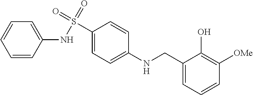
C1(NS(C2=CC=C(NCC3=CC=CC([OMe])=C3O)C=C2)(=O)=O)=CC=CC=C1
